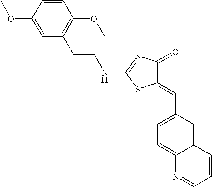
C12=CC(C=C3C(=O)N=C(NCCC4=C(OC)C=CC(OC)=C4)S3)=CC=C1N=CC=C2
